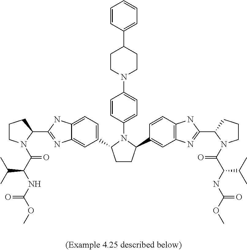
C(C(C)C)(C(=O)N1CCCC1C1=NC2=CC(C3CCC(C4=CC5=C(C=C4)NC(C4CCCN4C(=O)C(C(C)C)NC(=O)OC)=N5)N3C3=CC=C(N4CCC(C5=CC=CC=C5)CC4)C=C3)=CC=C2N1)NC(OC)=O
